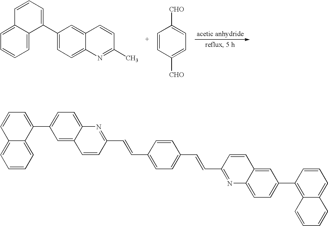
C1=CC=C(C2=CC=C3C(=C2)C=CC(C)=N3)C2=CC=CC=C12.C1=CC([CHO])=CC=C1[CHO].C12=CC=CC=C1C(C1=CC=C3C(=C1)C=CC(C=CC1=CC=C(C=CC4=NC5=CC=C(C6=C7C(=CC=C6)C=CC=C7)C=C5C=C4)C=C1)=N3)=CC=C2
